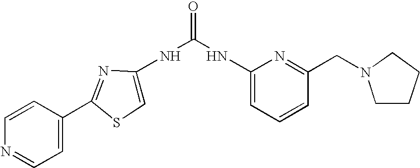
C1=CC(C2=NC(NC(=O)NC3=CC=CC(CN4CCCC4)=N3)=CS2)=CC=N1
